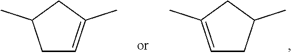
C1C=C(C)CC1C.C1=C(C)CC(C)C1
